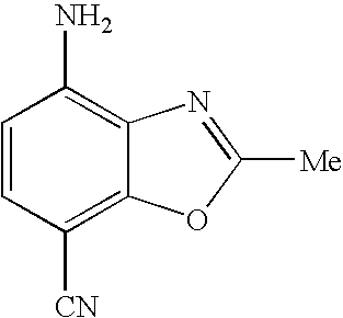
C1=CC([CN])=C2C(=C1N)N=C([Me])O2
